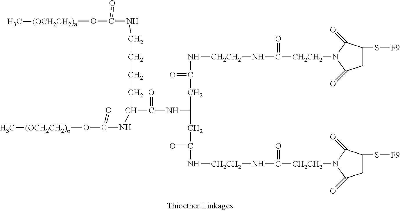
C(NC(CC(N[CH2CH2]NC([CH2CH2]N1C(=O)CC(S[F9])C1=O)=O)=O)CC(N[CH2CH2]NC([CH2CH2]N1C(=O)CC(S[F9])C1=O)=O)=O)(=O)C(CCCCNC(O[(OCH2CH2)n]C)=O)NC(O[(OCH2CH2)n]C)=O
